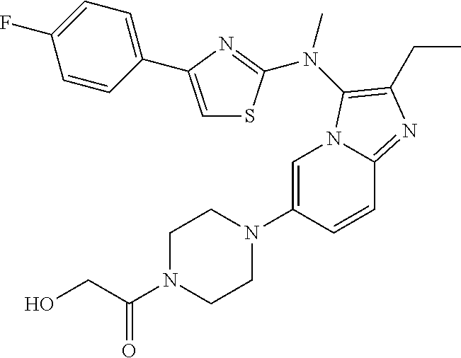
C1=C(N2CCN(C(CO)=O)CC2)C=CC2=NC(CC)=C(N(C)C3=NC(C4=CC=C(F)C=C4)=CS3)N12
